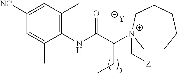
[Y].C1=C(C)C(NC(C([N+]2(C[Z])CCCCCC2)CC)=O)=C(C)C=C1[NC]
